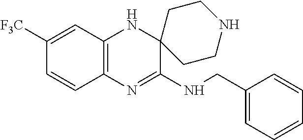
C12=C(N=C(NCC3=CC=CC=C3)C3(N1)CCNCC3)C=CC([F3C])=C2
